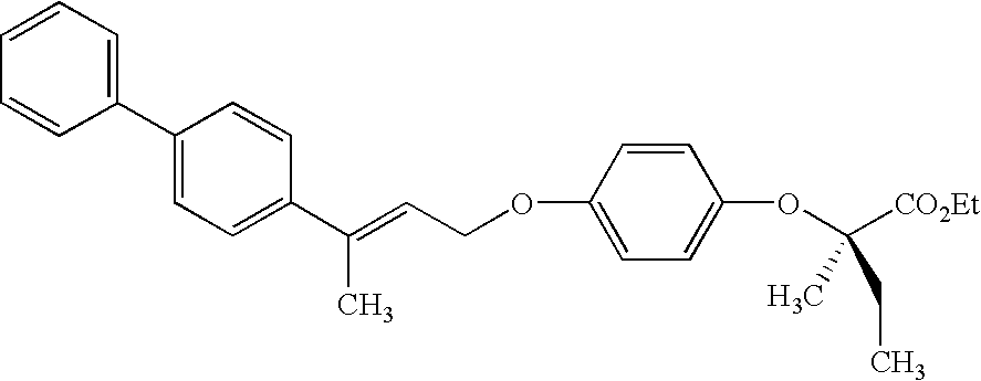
C1=CC=C(C2=CC=C(C(=CCOC3=CC=C(OC(C)(CC)[CO2Et])C=C3)C)C=C2)C=C1
